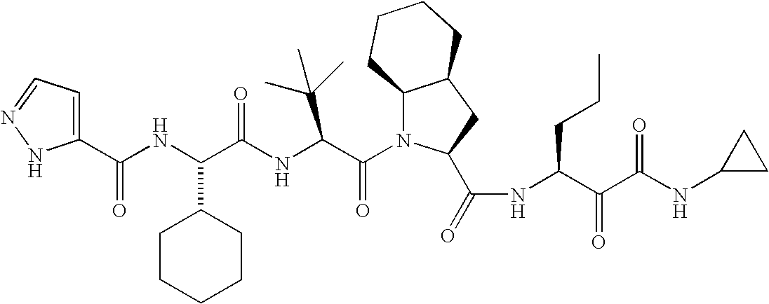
C1(C(NC(C(NC(C(N2C3C(CC2C(=O)NC(C(C(NC2CC2)=O)=O)CCC)CCCC3)=O)C(C)(C)C)=O)C2CCCCC2)=O)=CC=NN1
